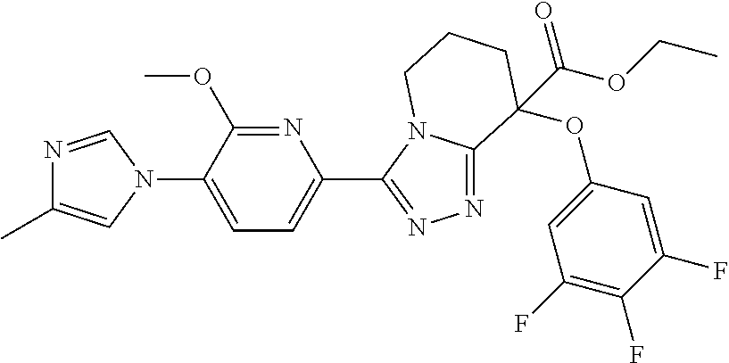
N1=CN(C2=CC=C(C3=NN=C4N3CCCC4(OC3=CC(F)=C(F)C(F)=C3)C(=O)OCC)N=C2OC)C=C1C
